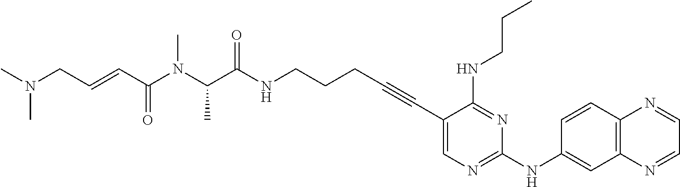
C1(C#CCCCNC(C(N(C(C=CCN(C)C)=O)C)C)=O)=CN=C(NC2=CC3=C(C=C2)N=CC=N3)N=C1NCCC
